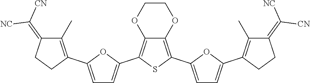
C1(C)=C(C2=CC=C(C3=C4C(=C(C5=CC=C(C6=C(C)C(=C([NC])[CN])CC6)O5)S3)OCCO4)O2)CCC1=C([CN])[NC]
